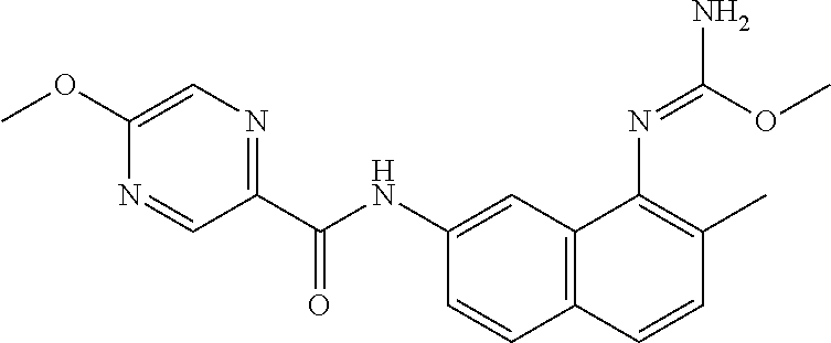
C1=C(OC)N=CC(C(NC2=CC3=C(C=C2)C=CC(C)=C3N=C(OC)N)=O)=N1
